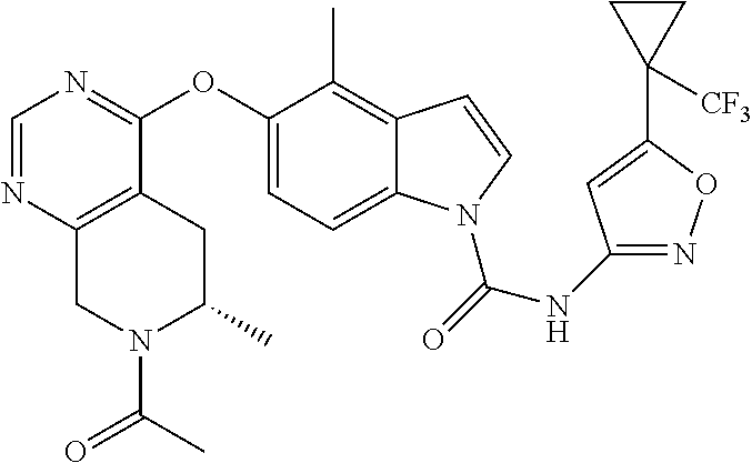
O(C1=CC=C2C(=C1C)C=CN2C(=O)NC1=NOC(C2([CF3])CC2)=C1)C1=NC=NC2=C1CC(C)N(C(=O)C)C2
